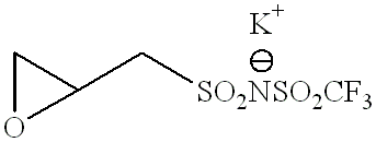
C1(C[SO2NSO2CF3])CO1
